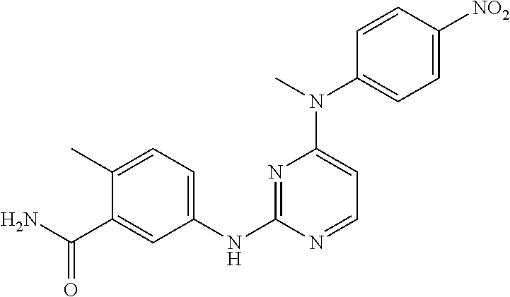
C1(C)=CC=C(NC2=NC(N(C3=CC=C([NO2])C=C3)C)=CC=N2)C=C1C(N)=O
